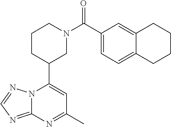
N12C(=NC=N1)N=C(C)C=C2C1CN(C(=O)C2=CC=C3C(=C2)CCCC3)CCC1
